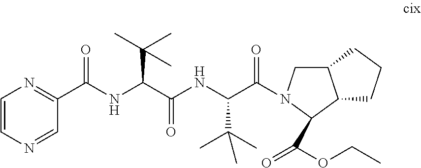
N(C(C(=O)NC(C(=O)N1C(C(OCC)=O)C2C(C1)CCC2)C(C)(C)C)C(C)(C)C)C(C1=NC=CN=C1)=O
